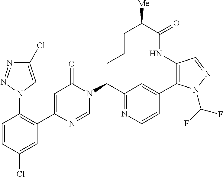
C1(Cl)=CN(C2=C(C3=CC(=O)N(C4C5=NC=CC(=C5)C5=C(C=NN5C(F)F)NC(=O)C([Me])CCC4)C=N3)C=C(Cl)C=C2)N=N1
